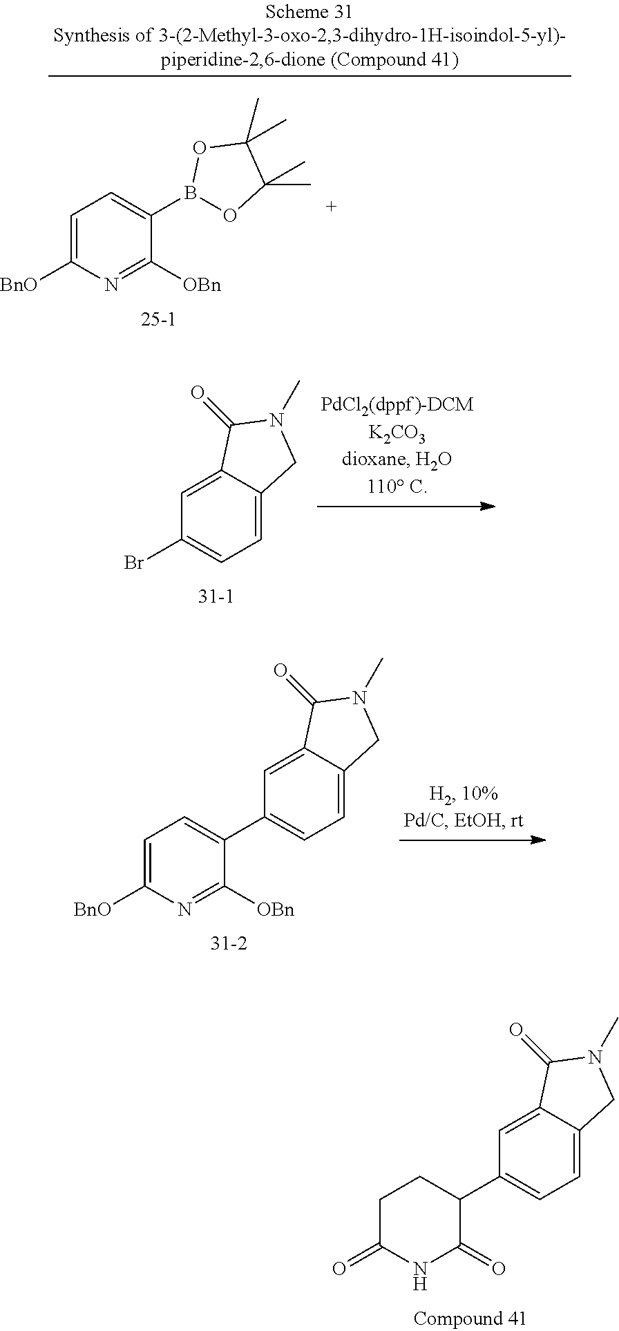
C1=C2C(=CC=C1Br)CN(C)C2=O.C1=C([BnO])N=C([OBn])C(B2OC(C)(C)C(C)(C)O2)=C1.C1=C([BnO])N=C([OBn])C(C2=CC=C3C(=C2)C(=O)N(C)C3)=C1.C1C(=O)NC(=O)C(C2=CC=C3C(=C2)C(=O)N(C)C3)C1
